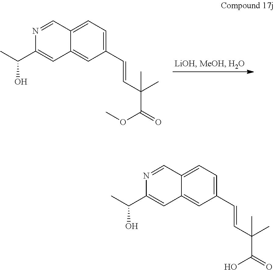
N1=CC2=CC=C(C=CC(C)(C(=O)OC)C)C=C2C=C1C(C)O.N1=CC2=CC=C(C=CC(C)(C(=O)O)C)C=C2C=C1C(C)O
